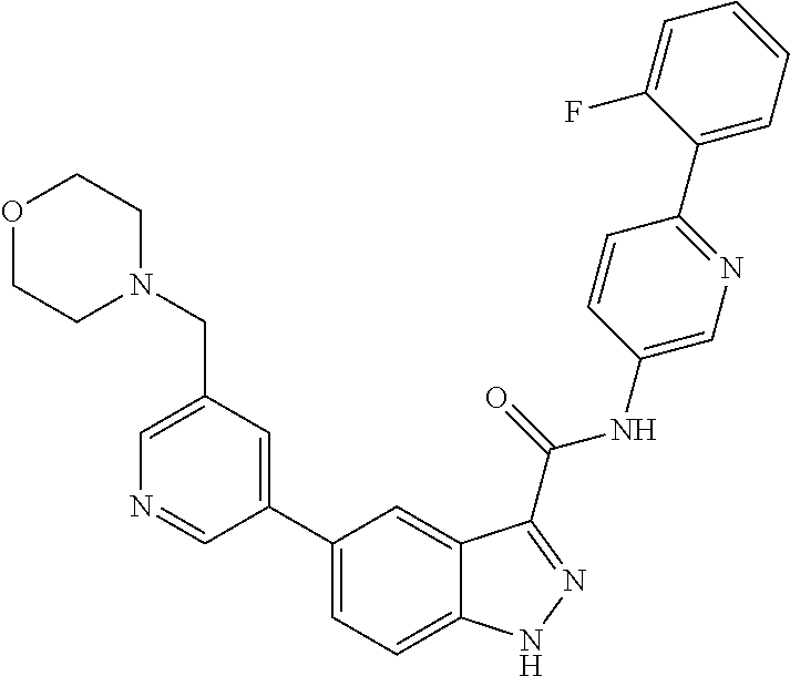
C1(CN2CCOCC2)=CN=CC(C2=CC=C3C(=C2)C(C(NC2=CN=C(C4=CC=CC=C4F)C=C2)=O)=NN3)=C1
